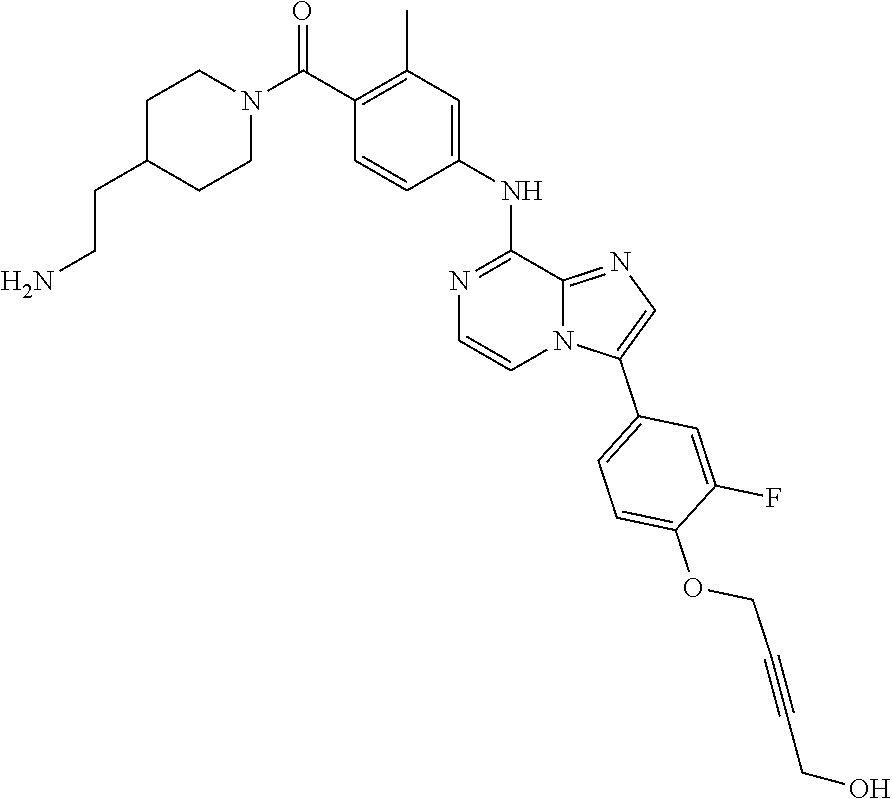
C1C(CCN)CCN(C(C2=C(C)C=C(NC3=NC=CN4C3=NC=C4C3=CC=C(OCC#CCO)C(F)=C3)C=C2)=O)C1
